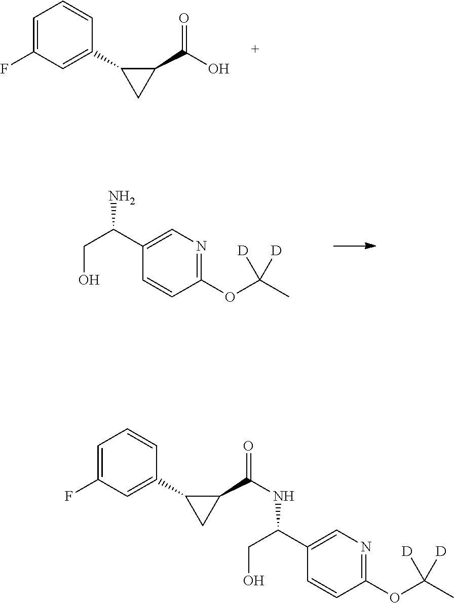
C1=C(F)C=C(C2CC2C(O)=O)C=C1.C1(OC(C)([D])[D])=NC=C(C(CO)N)C=C1.C1=C(F)C=C(C2CC2C(=O)NC(C2=CN=C(OC(C)([D])[D])C=C2)CO)C=C1
